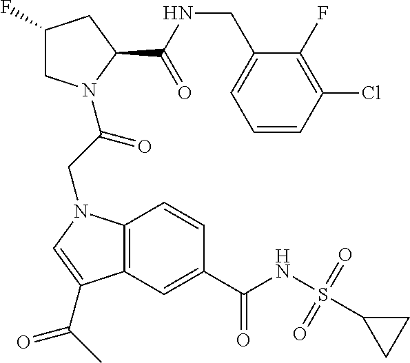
C12=C(C=C(C(NS(C3CC3)(=O)=O)=O)C=C1)C(C(C)=O)=CN2CC(=O)N1CC(F)CC1C(NCC1=CC=CC(Cl)=C1F)=O
